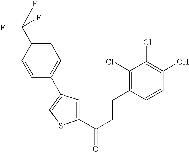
C1(C(CCC2=C(Cl)C(Cl)=C(O)C=C2)=O)=CC(C2=CC=C(C(F)(F)F)C=C2)=CS1
